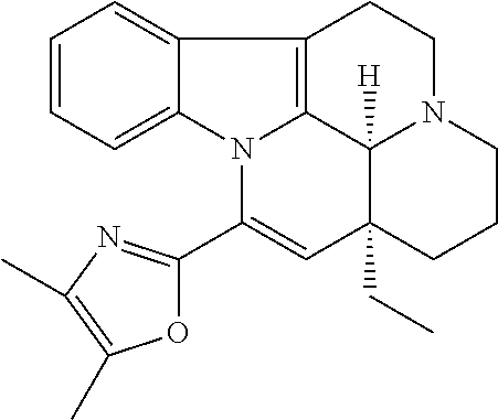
C1=CC=C2C(=C1)C1=C3N2C(C2=NC(C)=C(C)O2)=CC2(CC)C3([H])N(CC1)CCC2
